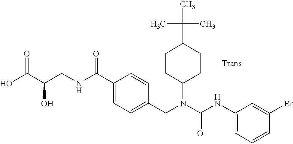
OC(C(CNC(C1=CC=C(CN(C(NC2=CC=CC(Br)=C2)=O)C2CCC(C(C)(C)C)CC2)C=C1)=O)O)=O
